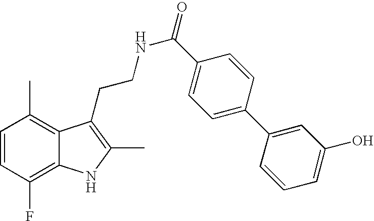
C1=CC(F)=C2C(=C1C)C(CCNC(=O)C1=CC=C(C3=CC(O)=CC=C3)C=C1)=C(C)N2
